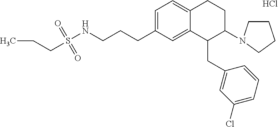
C1=C(CCCNS(CCC)(=O)=O)C=C2C(=C1)CCC(N1CCCC1)C2CC1=CC(Cl)=CC=C1.Cl
